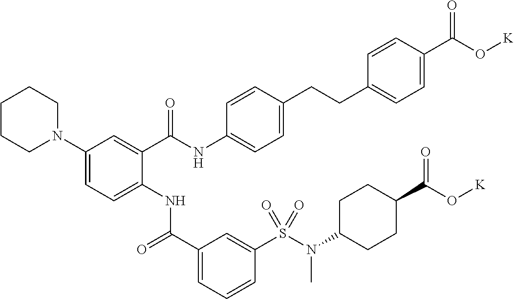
C1(N2CCCCC2)=CC=C(NC(C2=CC=CC(S(N(C3CCC(C(O[K])=O)CC3)C)(=O)=O)=C2)=O)C(C(NC2=CC=C(CCC3=CC=C(C(O[K])=O)C=C3)C=C2)=O)=C1
